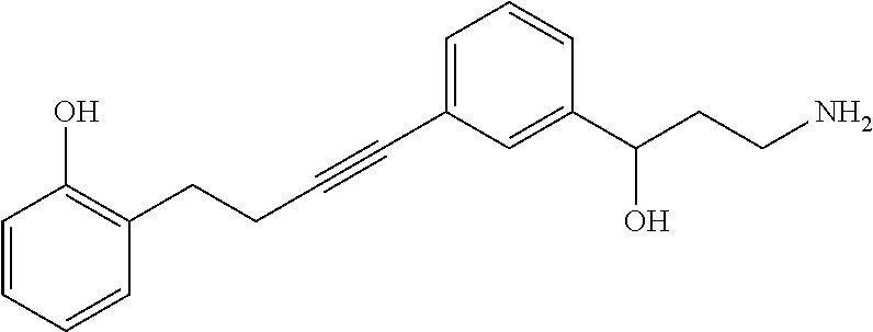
C(CC#CC1=CC=CC(C(CCN)O)=C1)C1=C(O)C=CC=C1
